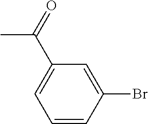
C1=C(Br)C=CC=C1C(=O)C
